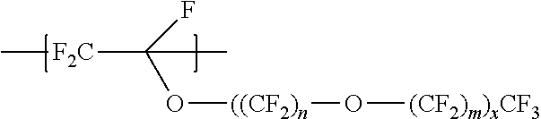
[F2C](C(O[((CF2)n]O[(CF2)m)xCF3])(F)C)C
